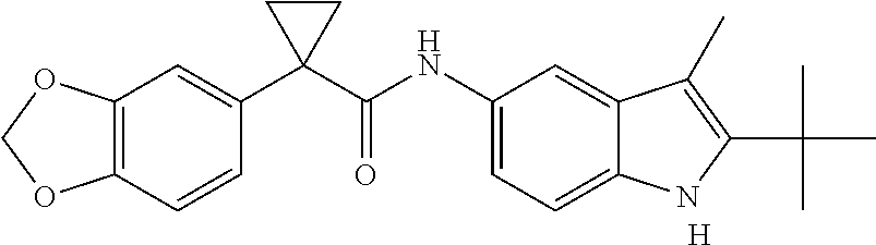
C1(C2(C(NC3=CC=C4C(=C3)C(C)=C(C(C)(C)C)N4)=O)CC2)=CC2=C(C=C1)OCO2.[H]
